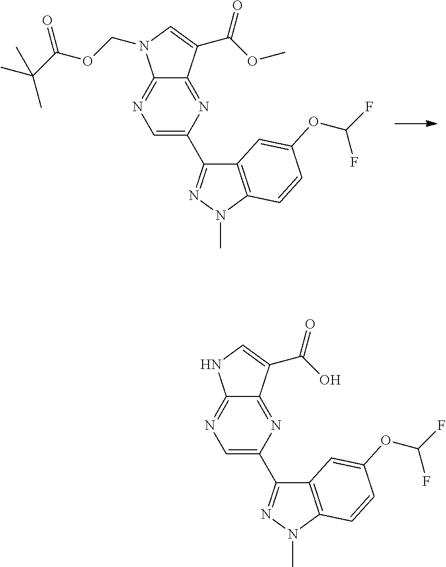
C1=C(C2=NN(C)C3=C2C=C(OC(F)F)C=C3)N=C2C(=N1)N(COC(C(C)(C)C)=O)C=C2C(OC)=O.C1=C(C2=NN(C)C3=C2C=C(OC(F)F)C=C3)N=C2C(=N1)NC=C2C(O)=O
